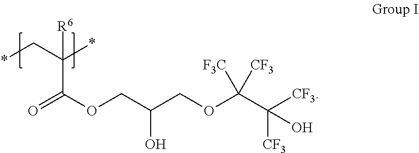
*CC(C(=O)OCC(O)COC(C([CF3])([CF3])O)([CF3])[F3C])(*)[R6]
